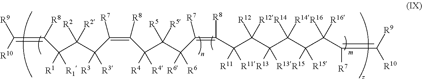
C(=C([R8])C(C([R2])([R2])C(C([R7])=C([R8])C(C(C(C([R7])=C(C(C([R12])([R12])C([R13])([R13])C([R14])([R14])C([R15])([R15])C([R16])([R16])C([R7])=C([R9])[R10])([R11])[R11])[R8])([R6])[R6])([R5])[R5])([R4])[R4])([R3])[R3])([R1])[R1])([R10])[R9]
